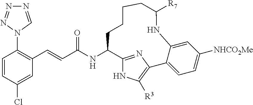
C(NC1C2=NC(=C([R3])N2)C2=CC=C([NHCO2Me])C=C2NC([R7])CCCC1)(=O)C=CC1=C(N2C=NN=N2)C=CC(Cl)=C1
